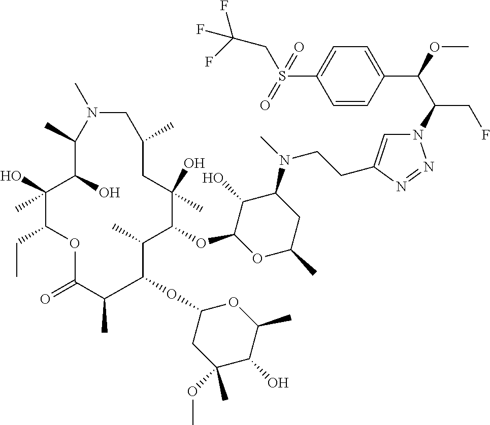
N1=NN(C(C(C2=CC=C(S(=O)(CC(F)(F)F)=O)C=C2)OC)CF)C=C1CCN(C1C(O)C(OC2C(C)C(OC3CC(OC)(C)C(O)C(C)O3)C(C)C(=O)OC(CC)C(O)(C)C(O)C(C)N(C)CC(C)CC2(O)C)OC(C)C1)C
